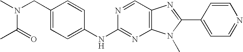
C1(CN(C)C(=O)C)=CC=C(NC2=NC3=C(C=N2)N=C(C2=CC=NC=C2)N3C)C=C1
